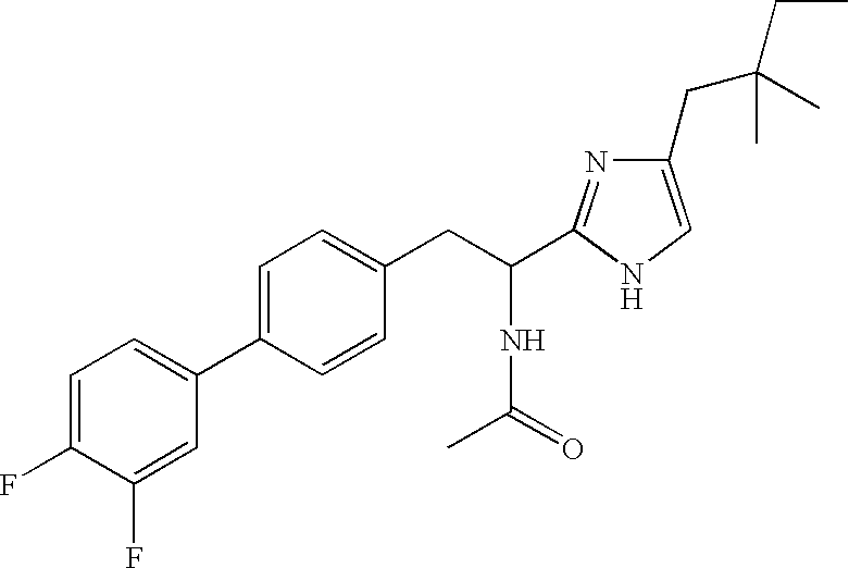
C1(C2=CC=C(F)C(F)=C2)=CC=C(CC(C2=NC(CC(C)(CC)C)=CN2)NC(C)=O)C=C1
